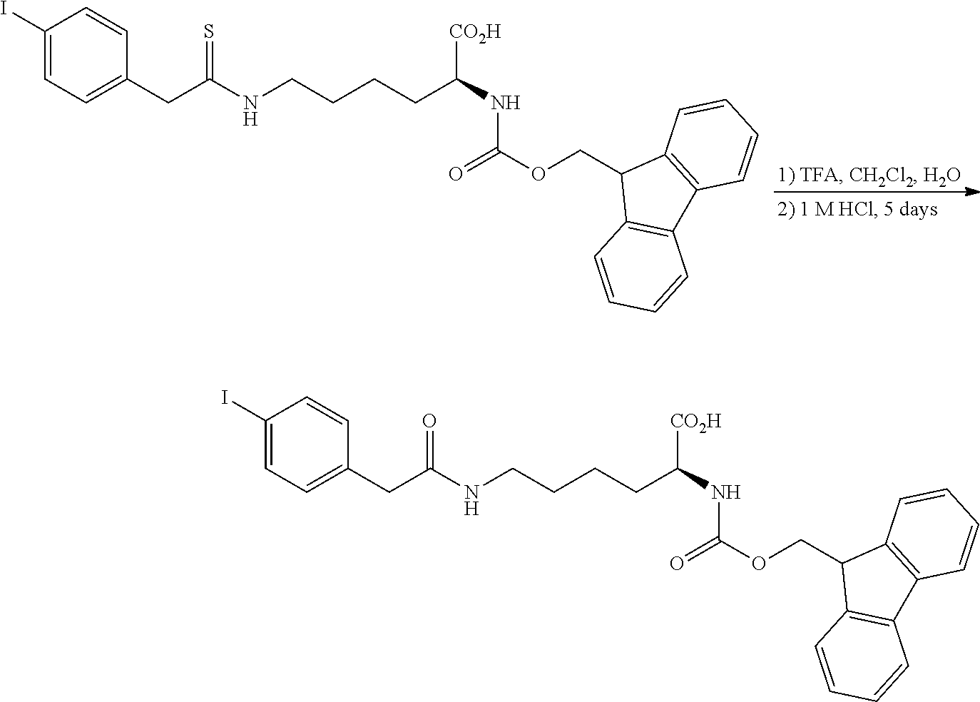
C1=CC(CC(=S)NCCCCC([CO2H])NC(OCC2C3=C(C4=C2C=CC=C4)C=CC=C3)=O)=CC=C1I.C1=CC(CC(=O)NCCCCC([CO2H])NC(OCC2C3=C(C4=C2C=CC=C4)C=CC=C3)=O)=CC=C1I
